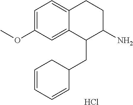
C1=C(OC)C=C2C(=C1)CCC(N)C2CC1CC=CC=C1.Cl
